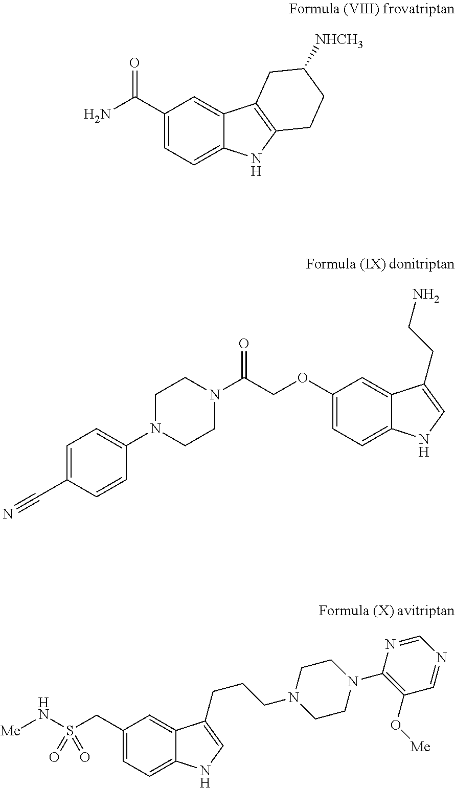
C1(C(N)=O)=CC=C2C(=C1)C1=C(N2)CCC([NHCH3])C1.C1(OCC(N2CCN(C3=CC=C(C#N)C=C3)CC2)=O)=CC=C2C(=C1)C(CCN)=CN2.C1(CS(N[Me])(=O)=O)=CC=C2C(=C1)C(CCCN1CCN(C3=C(O[Me])C=NC=N3)CC1)=CN2
